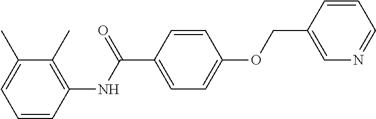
C1=CC(NC(C2=CC=C(OCC3=CN=CC=C3)C=C2)=O)=C(C)C(C)=C1
